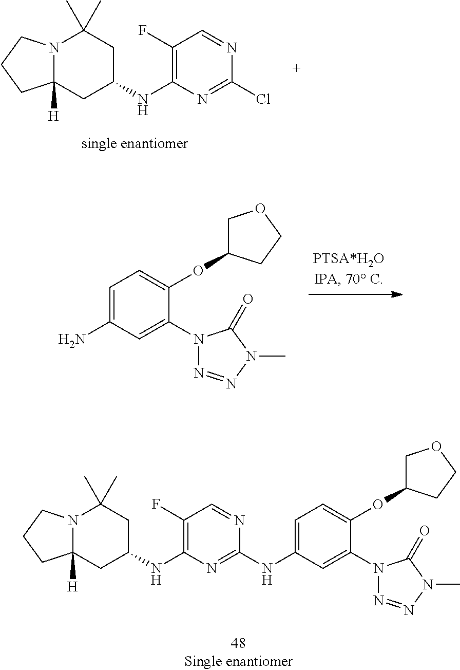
N12C([H])(CC(NC3=C(F)C=NC(Cl)=N3)CC1(C)C)CCC2.C1=C(N)C=C(N2N=NN(C)C2=O)C(OC2COCC2)=C1.N12C([H])(CC(NC3=C(F)C=NC(NC4=CC=C(OC5COCC5)C(N5N=NN(C)C5=O)=C4)=N3)CC1(C)C)CCC2
